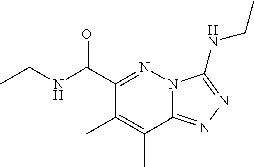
C1(C(=O)NCC)=NN2C(=NN=C2NCC)C(C)=C1C
